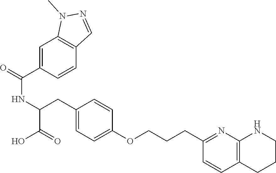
C(NC(C(=O)O)CC1=CC=C(OCCCC2=NC3=C(C=C2)CCCN3)C=C1)(=O)C1=CC2=C(C=C1)C=NN2C
